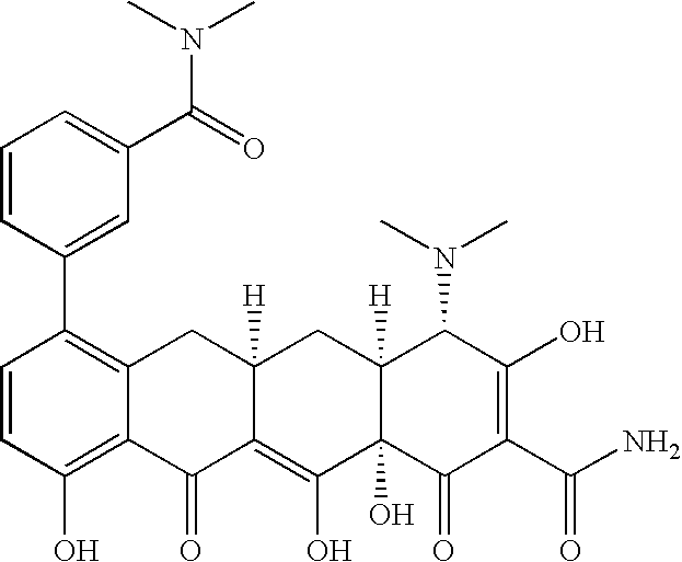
C1=CC(O)=C2C(=C1C1=CC(C(=O)N(C)C)=CC=C1)CC1([H])C(=C(O)C3(O)C([H])(C1)C(N(C)C)C(O)=C(C(N)=O)C3=O)C2=O
